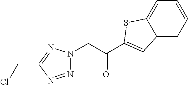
C12=CC=CC=C1SC(C(CN1N=NC(CCl)=N1)=O)=C2
